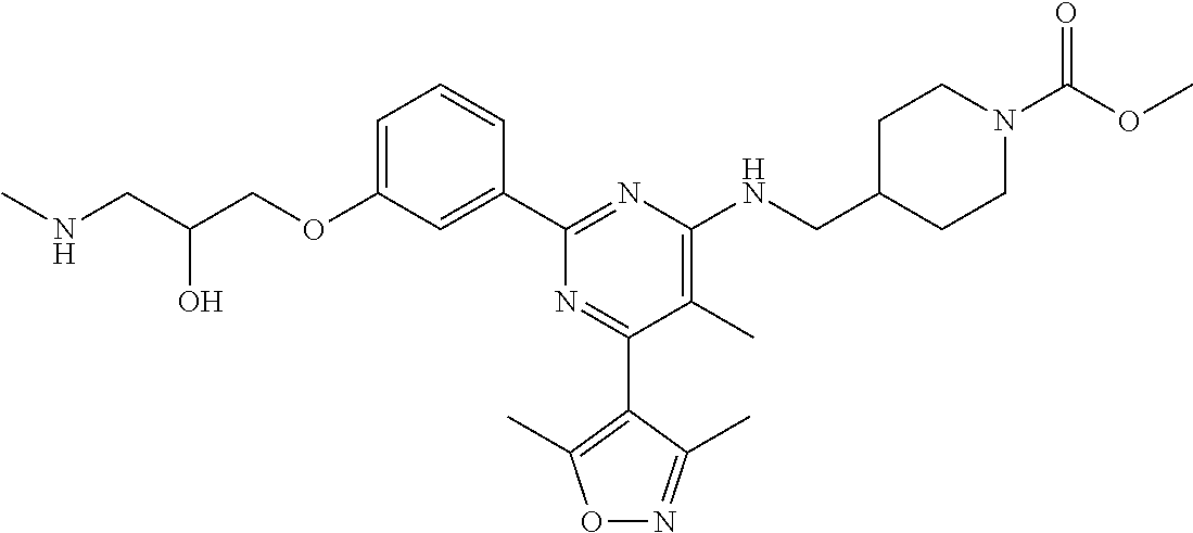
C1=C(OCC(CNC)O)C=C(C2=NC(NCC3CCN(C(OC)=O)CC3)=C(C)C(C3=C(C)ON=C3C)=N2)C=C1
